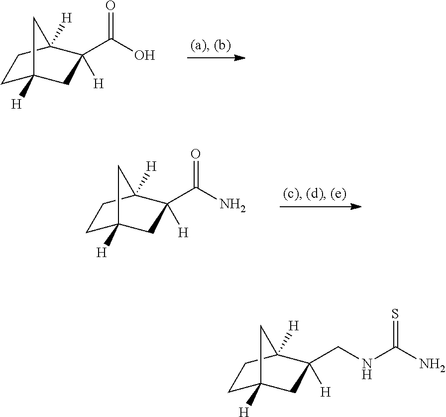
C1C2([H])CC(C(O)=O)([H])C([H])(C1)C2.C1C2([H])CC(C(N)=O)([H])C([H])(C1)C2.C1C2([H])CC(CNC(N)=S)([H])C([H])(C1)C2
